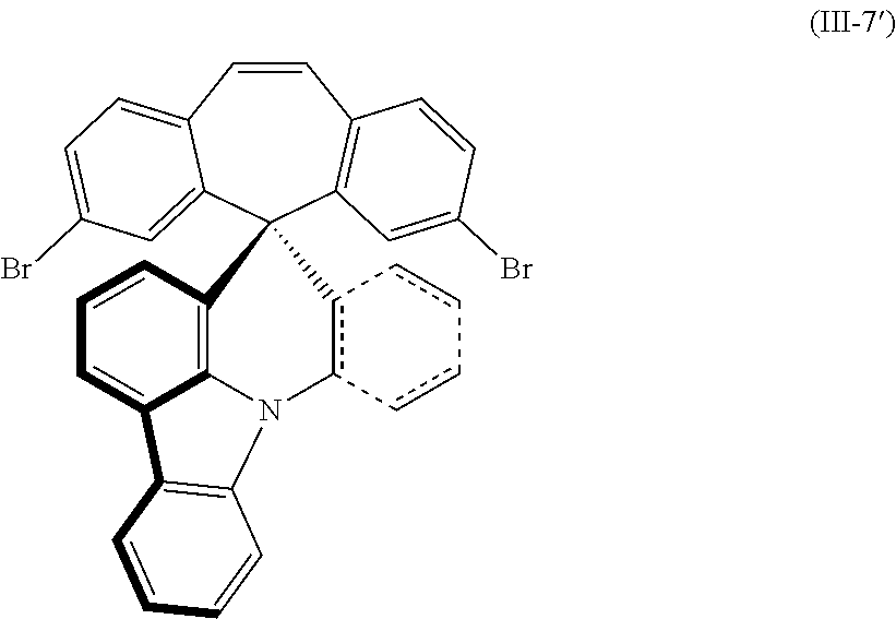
C1=CC2=CC=C(Br)C=C2C2(C3=C1C=CC(Br)=C3)C1=C3C(=CC=C1)C1=C(N3c3c2-cc-cc-3)C=CC=C1
